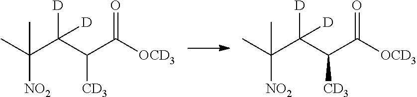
C(C([OCD3])=O)(C(C(C)([NO2])C)([D])[D])[CD3].C(C([OCD3])=O)(C(C(C)([NO2])C)([D])[D])[CD3]
